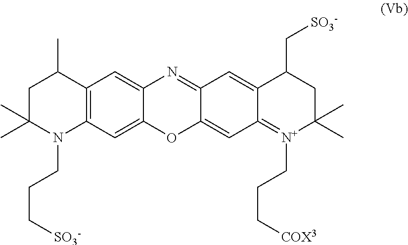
C1C(C)(C)N(CCC[SO3-])C2=C(C1C)C=C1C(=C2)OC2=CC3=[N+](CCC[COX3])C(C)(C)CC(C[SO3-])C3=CC2=N1
